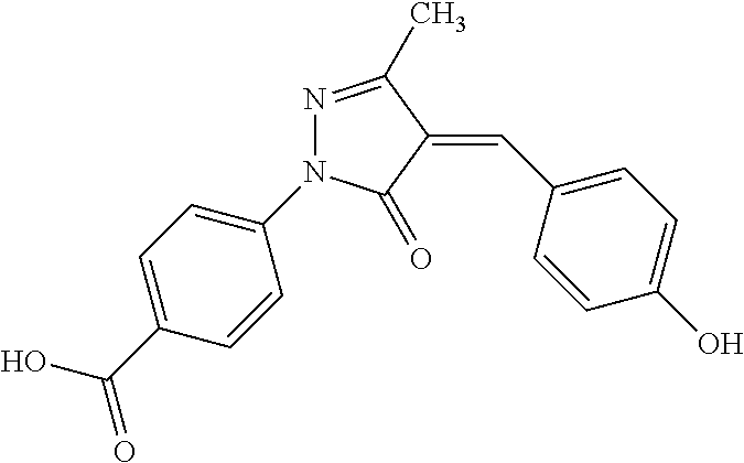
N1=C(C)C(=CC2=CC=C(O)C=C2)C(=O)N1C1=CC=C(C(=O)O)C=C1
